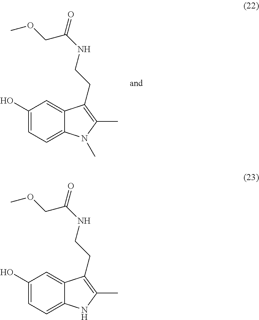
C1(O)=CC=C2C(=C1)C(CCNC(=O)COC)=C(C)N2C.C1(O)=CC=C2C(=C1)C(CCNC(=O)COC)=C(C)N2
